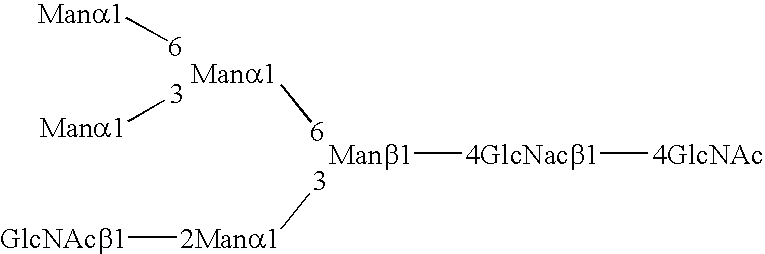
[Mana1][6].[3][2Mana1][GlcNAcb1].[Manb1][4GlcNacb1][4GlcNAc].[Mana1][6].[Mana1][3]
